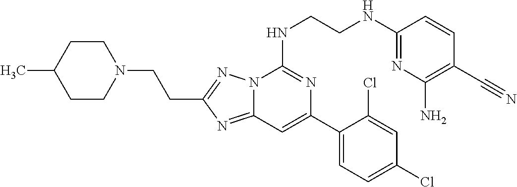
C12=NC(CCN3CCC(C)CC3)=NN1C(NCCNC1=NC(N)=C(C#N)C=C1)=NC(C1=CC=C(Cl)C=C1Cl)=C2
